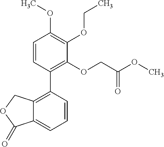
C12=C(C3=C(OCC(OC)=O)C(OCC)=C(OC)C=C3)C=CC=C1C(=O)OC2
